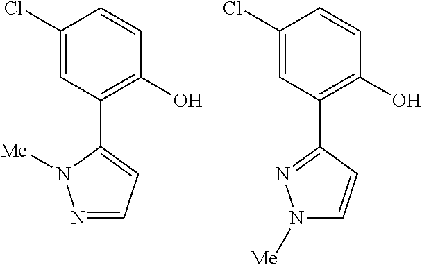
C1(Cl)=CC(C2=CC=NN2[Me])=C(O)C=C1.C1(Cl)=CC(C2=NN([Me])C=C2)=C(O)C=C1
